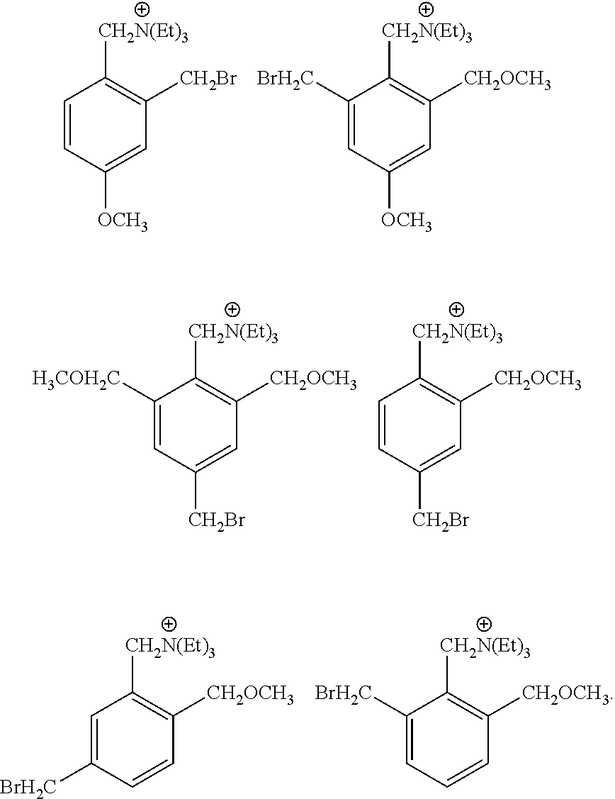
C1=CC([OCH3])=CC([CH2Br])=C1[CH2N(Et)3].C1([BrH2C])=CC([OCH3])=CC([CH2OCH3])=C1[CH2N(Et)3].C1([H3COH2C])=CC([CH2Br])=CC([CH2OCH3])=C1[CH2N(Et)3].C1=CC([CH2Br])=CC([CH2OCH3])=C1[CH2N(Et)3].C1=C([BrH2C])C=CC([CH2OCH3])=C1[CH2N(Et)3].C1([BrH2C])=CC=CC([CH2OCH3])=C1[CH2N(Et)3]
